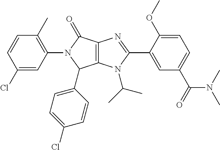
C12=C(N(C(C)C)C(C3=CC(C(=O)N(C)C)=CC=C3OC)=N1)C(C1=CC=C(Cl)C=C1)N(C1=C(C)C=CC(Cl)=C1)C2=O
